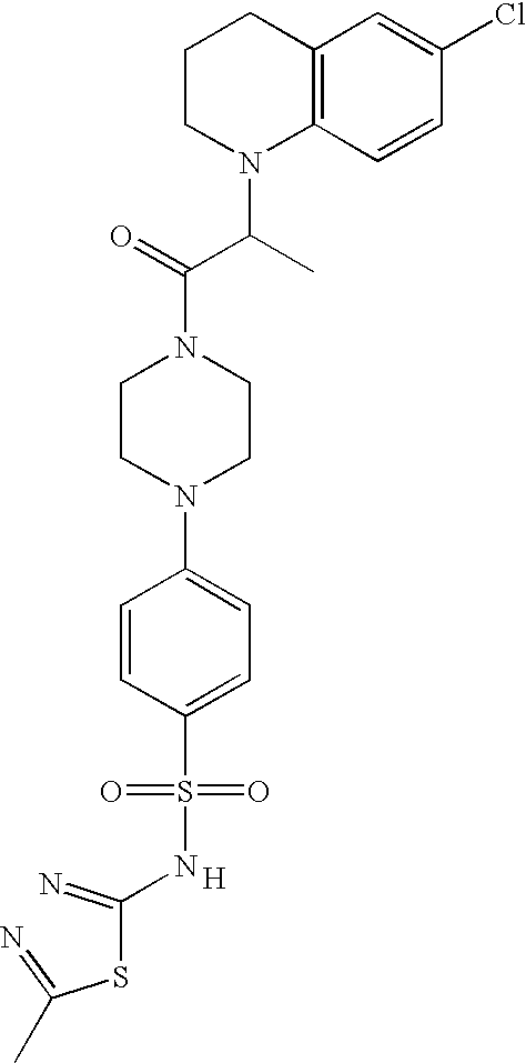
C12=C(C=CC(Cl)=C1)N(C(C)C(=O)N1CCN(C3=CC=C(S(=O)(=O)NC(=N)SC(=N)C)C=C3)CC1)CCC2.[H]
